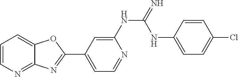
C1=CN=C2C(=C1)OC(C1=CC=NC(NC(=N)NC3=CC=C(Cl)C=C3)=C1)=N2
